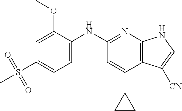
CS(C1=CC=C(NC2=NC3=C(C(C4CC4)=C2)C([CN])=CN3)C(OC)=C1)(=O)=O
